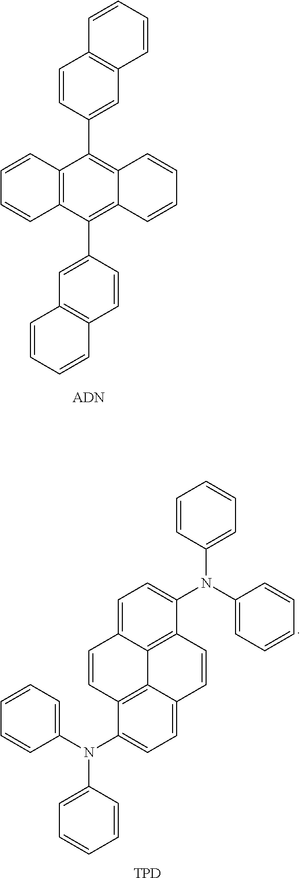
C1=CC2=C(C=C1)C(C1=CC3=C(C=C1)C=CC=C3)=C1C(=C2C2=CC3=C(C=C2)C=CC=C3)C=CC=C1.C1=C2C3=C(C(N(C4=CC=CC=C4)C4=CC=CC=C4)=C1)C=CC1=CC=C(N(C4=CC=CC=C4)C4=CC=CC=C4)C(=C31)C=C2.[TPD]
